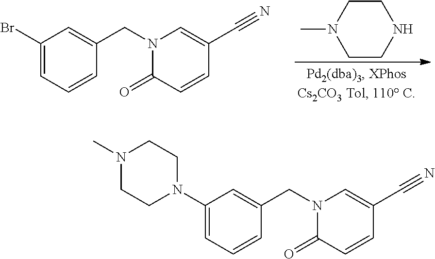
CN1CCNCC1.N1(CC2=CC(Br)=CC=C2)C(=O)C=CC(C#N)=C1.N1(CC2=CC(N3CCN(C)CC3)=CC=C2)C(=O)C=CC(C#N)=C1
